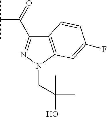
C12=C(N(CC(C)(O)C)N=C1C(C(C)C)=O)C=C(F)C=C2
